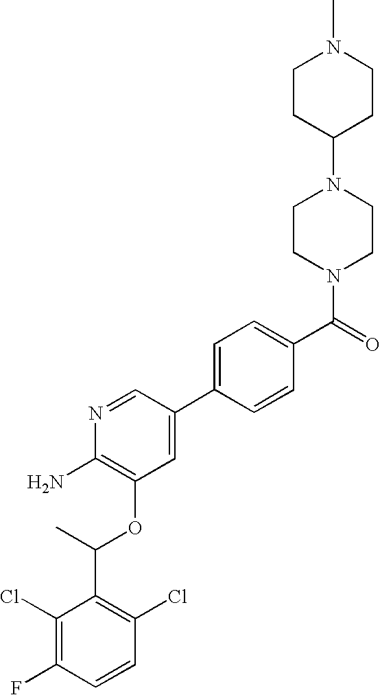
C1(Cl)=C(F)C=CC(Cl)=C1C(C)OC1=C(N)N=CC(C2=CC=C(C(=O)N3CCN(C4CCN(C)CC4)CC3)C=C2)=C1
